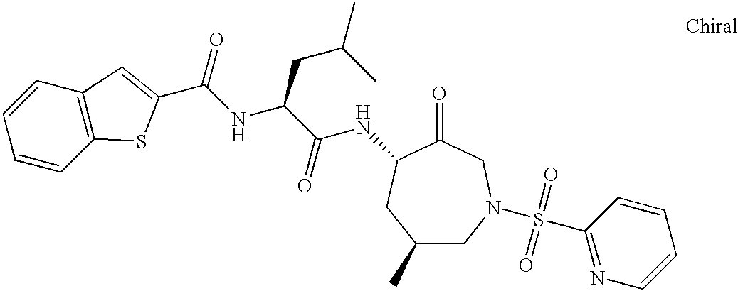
C1=CC2=C(C=C1)C=C(C(NC(C(NC1C(=O)CN(S(=O)(=O)C3=NC=CC=C3)CC(C)C1)=O)CC(C)C)=O)S2
